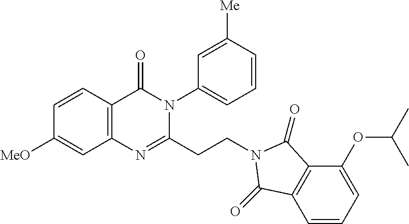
C1=CC2=C(C=C1[MeO])N=C(CCN1C(=O)C3=C(C=CC=C3OC(C)C)C1=O)N(C1=CC=CC([Me])=C1)C2=O
